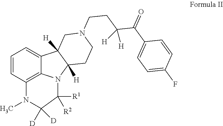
C1=CC2=C3C(=C1)C1([H])C([H])(N3C([R1])([R2])C([D])([D])N2C)CCN(CCC(C(C2=CC=C(F)C=C2)=O)([H])[H])C1
